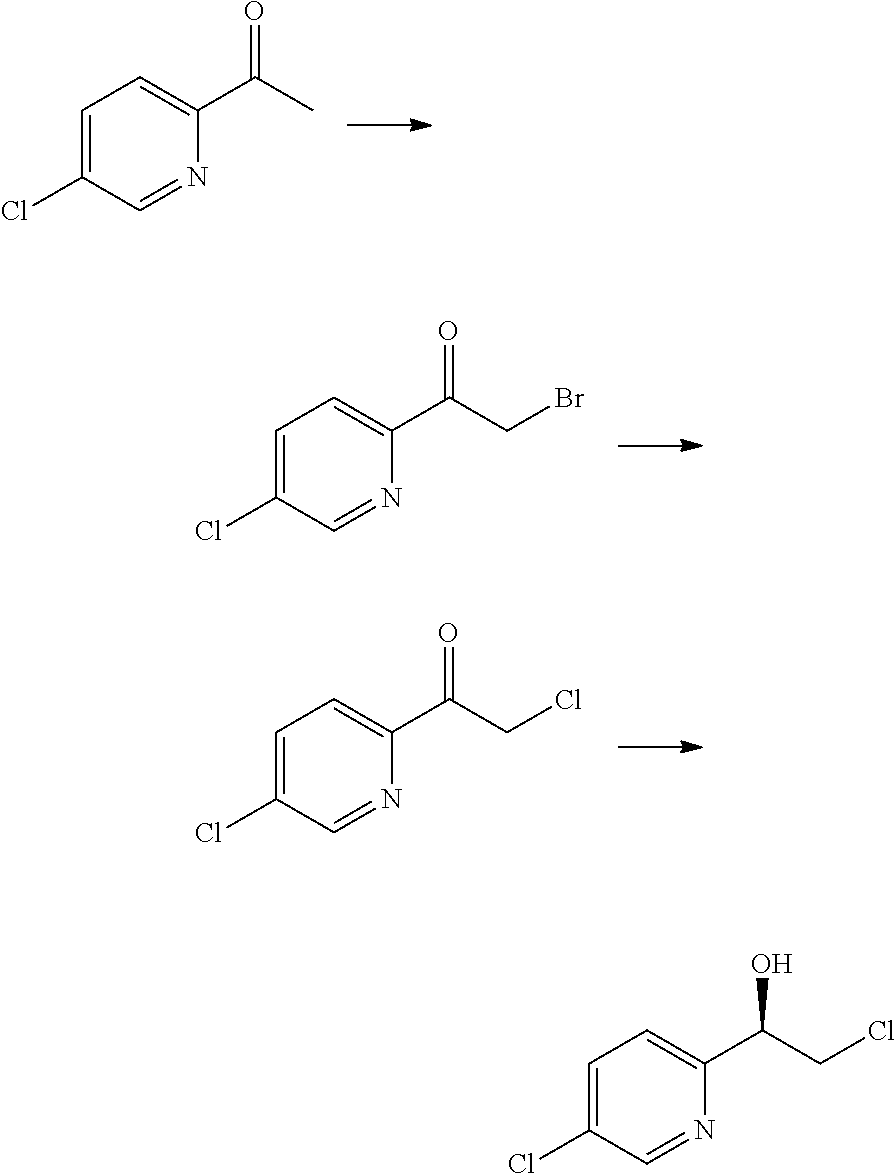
C1=C(Cl)C=NC(C(C)=O)=C1.C1=C(Cl)C=NC(C(CBr)=O)=C1.C1=C(Cl)C=NC(C(CCl)=O)=C1.C1=C(Cl)C=NC(C(CCl)O)=C1
